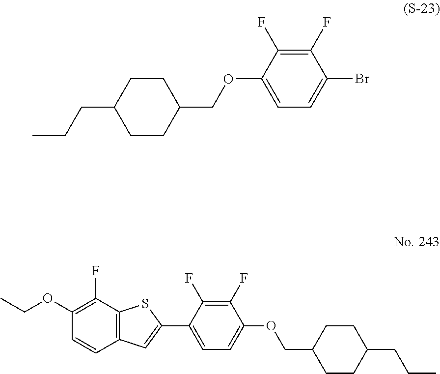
C1(COC2=CC=C(Br)C(F)=C2F)CCC(CCC)CC1.C1=C(C2=CC3=C(S2)C(F)=C(OCC)C=C3)C(F)=C(F)C(OCC2CCC(CCC)CC2)=C1
